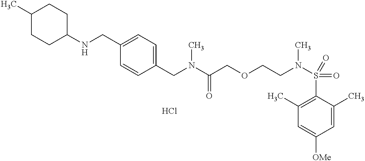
C1(C)=C(S(N(C)CCOCC(N(CC2=CC=C(CNC3CCC(C)CC3)C=C2)C)=O)(=O)=O)C(C)=CC([OMe])=C1.Cl
